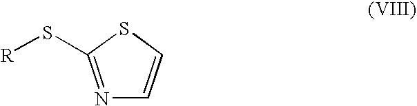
N1=C(S[R])SC=C1
